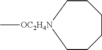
C1C[OC2H4N](C)CCCC1
